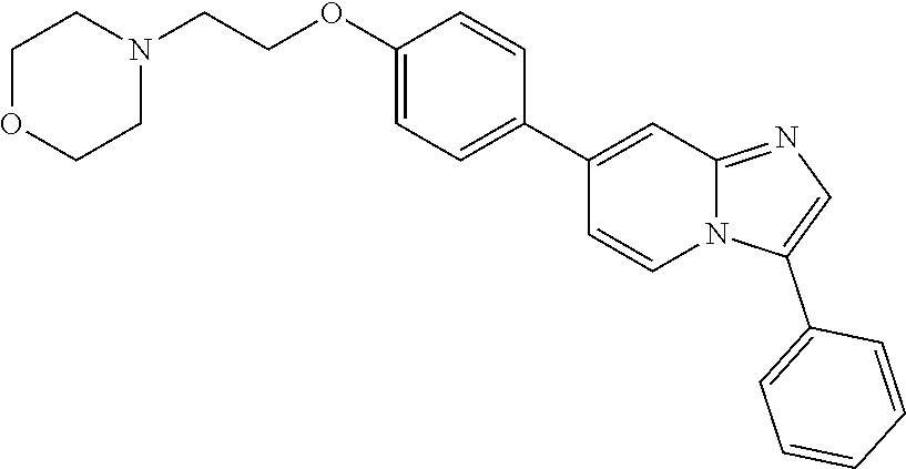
C1(OCCN2CCOCC2)=CC=C(C2=CC3=NC=C(C4=CC=CC=C4)N3C=C2)C=C1
